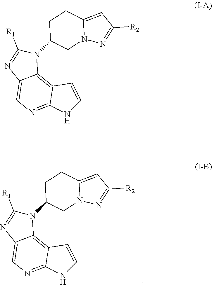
N12N=C([R2])C=C1CCC(N1C([R1])=NC3=CN=C4C(=C13)C=CN4)C2.N12N=C([R2])C=C1CCC(N1C([R1])=NC3=CN=C4C(=C13)C=CN4)C2
